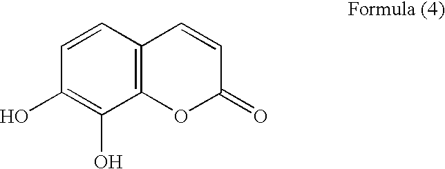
C1=CC2=C(C(O)=C1O)OC(=O)C=C2
